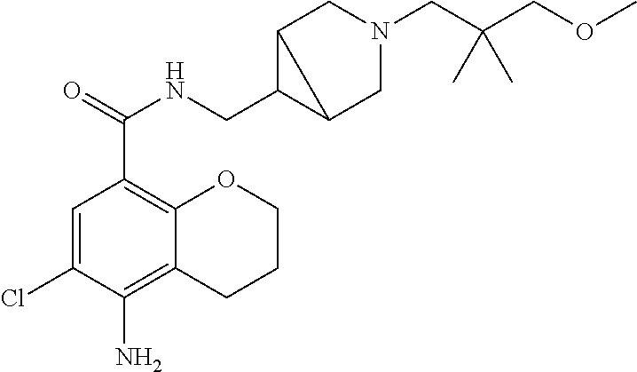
C1=C(Cl)C(N)=C2C(=C1C(=O)NCC1C3CN(CC(COC)(C)C)CC13)OCCC2
